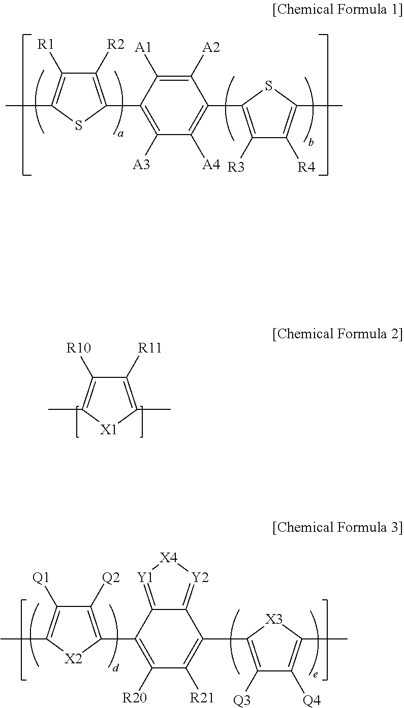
C1([R2])=C(C2=C([A3])C([A4])=C(C3=C([R3])C([R4])=C(C)S3)C([A2])=C2[A1])SC(C)=C1[R1].C1([R11])=C(C)[X1]C(C)=C1[R10].C1([Q2])=C(C2=C([R20])C([R21])=C(C3=C([Q3])C([Q4])=C(C)[X3]3)C3=[Y2][X4][Y1]=C23)[X2]C(C)=C1[Q1]
